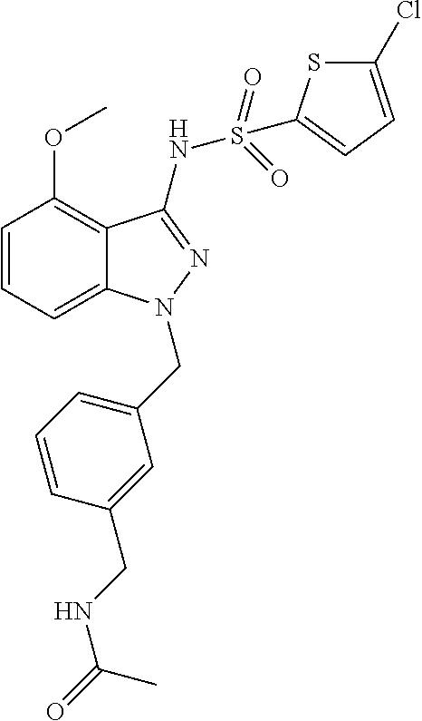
C1=CC=C2C(=C1OC)C(NS(=O)(=O)C1=CC=C(Cl)S1)=NN2CC1=CC=CC(CNC(=O)C)=C1
